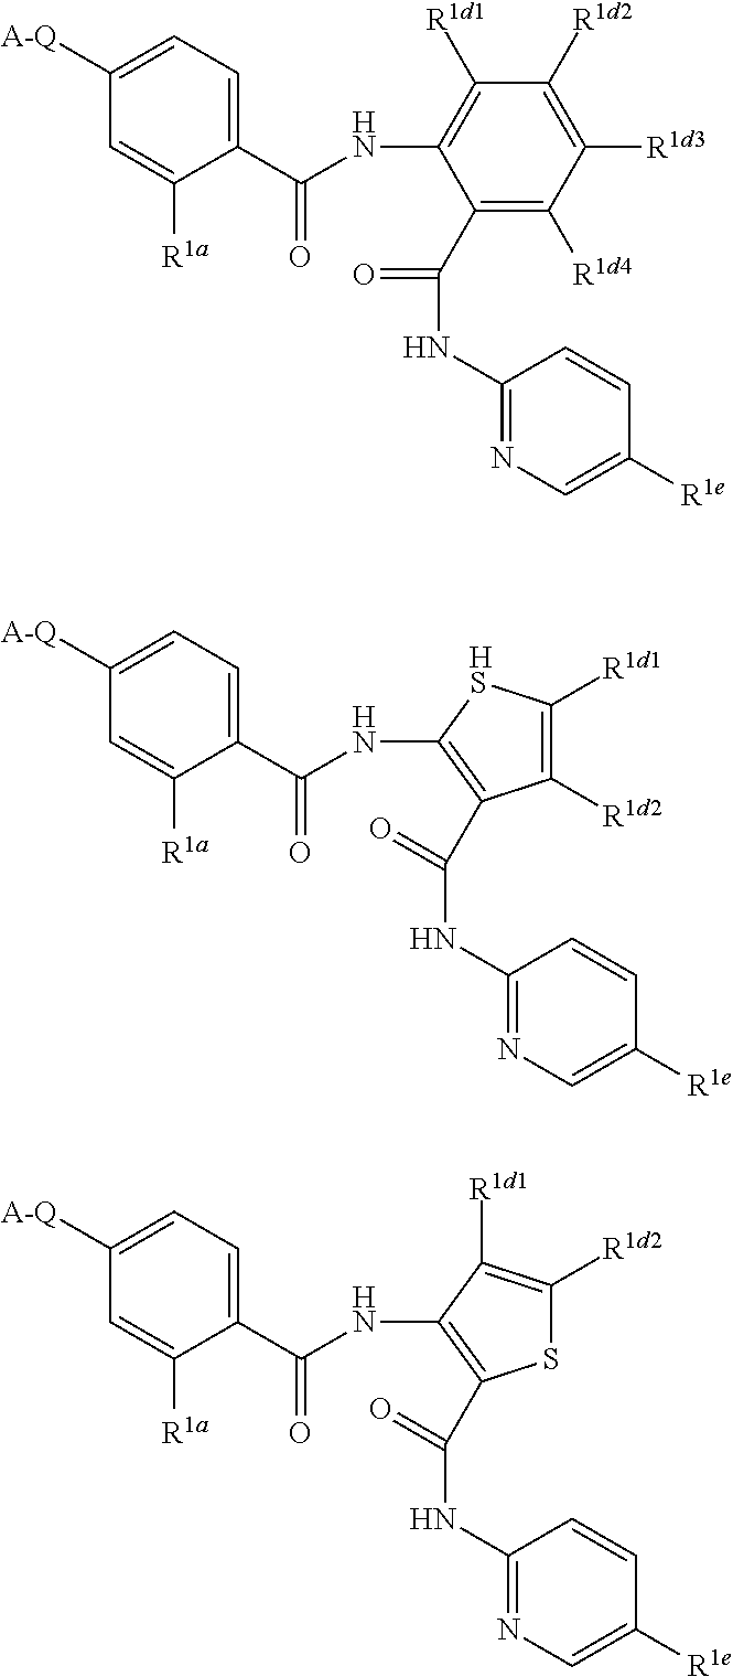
C1([A-Q])=CC=C(C(NC2=C([R1d1])C([R1d2])=C([R1d3])C([R1d4])=C2C(=O)NC2=NC=C([R1e])C=C2)=O)C([R1a])=C1.C1([A-Q])=CC=C(C(NC2=C(C(NC3=NC=C([R1e])C=C3)=O)C([R1d2])=C([R1d1])[HS]2)=O)C([R1a])=C1.C1([A-Q])=CC=C(C(NC2=C(C(NC3=NC=C([R1e])C=C3)=O)SC([R1d2])=C2[R1d1])=O)C([R1a])=C1
